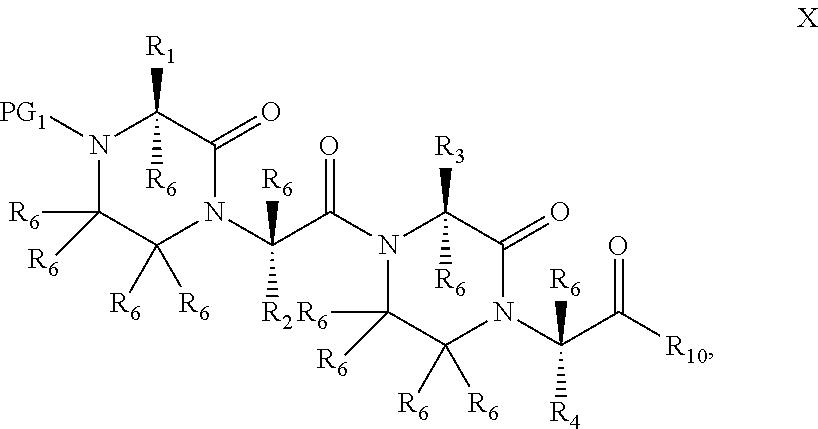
N1([PG1])C([R6])([R6])C([R6])([R6])N(C(C(=O)N2C([R6])([R6])C([R6])([R6])N(C(C([R10])=O)([R4])[R6])C(=O)C2([R3])[R6])([R2])[R6])C(=O)C1([R1])[R6]
